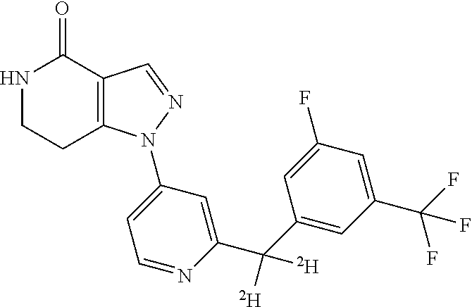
C12=C(C=NN1C1=CC=NC(C(C3=CC(C(F)(F)F)=CC(F)=C3)([D])[D])=C1)C(=O)NCC2
